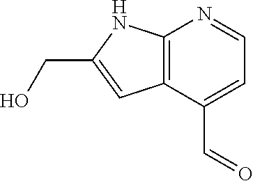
C12=C(N=CC=C1C=O)NC(CO)=C2
